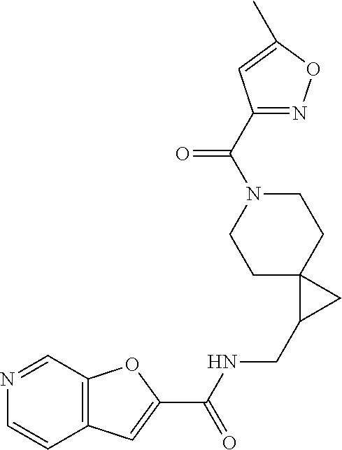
C12=C(C=NC=C1)OC(C(NCC1CC13CCN(C(=O)C1=NOC(C)=C1)CC3)=O)=C2
